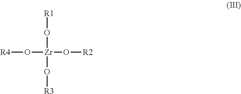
[R1]O[Zr](O[R4])(O[R2])O[R3]
